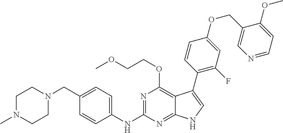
C1N(C)CCN(CC2=CC=C(NC3=NC(OCCOC)=C4C(=N3)NC=C4C3=C(F)C=C(OCC4=CN=CC=C4OC)C=C3)C=C2)C1
